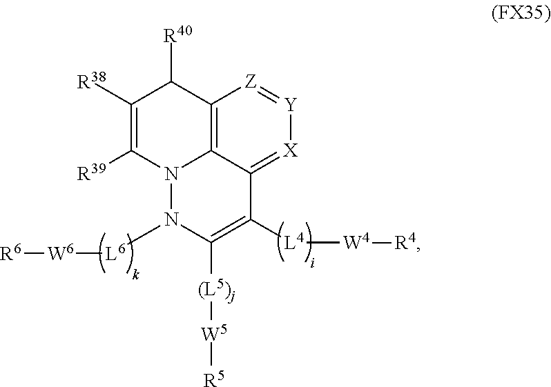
C12=C3C(=[X][Y]=[Z]1)C([L4][W4][R4])=C([(L5)j][W5][R5])N([L6][W6][R6])N3C([R39])=C([R38])C2[R40]
